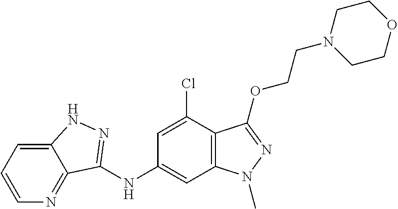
C1=CC=C2C(=N1)C(NC1=CC3=C(C(Cl)=C1)C(OCCN1CCOCC1)=NN3C)=NN2
